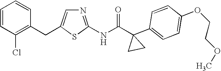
C1=CC(Cl)=C(CC2=CN=C(NC(C3(C4=CC=C(OCCOC)C=C4)CC3)=O)S2)C=C1
